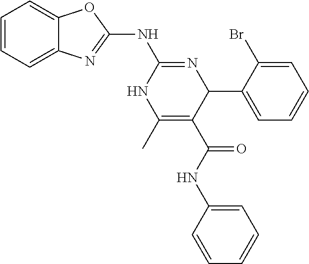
C1=CC=C2C(=C1)N=C(NC1=NC(C3=CC=CC=C3Br)C(C(=O)NC3=CC=CC=C3)=C(C)N1)O2
